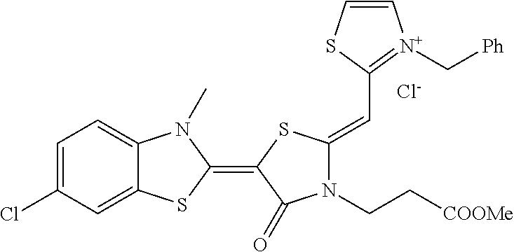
[Cl-].C1=C(Cl)C=C2C(=C1)N(C)C(=C1SC(=CC3=[N+](C[Ph])C=CS3)N(CC[COOMe])C1=O)S2
